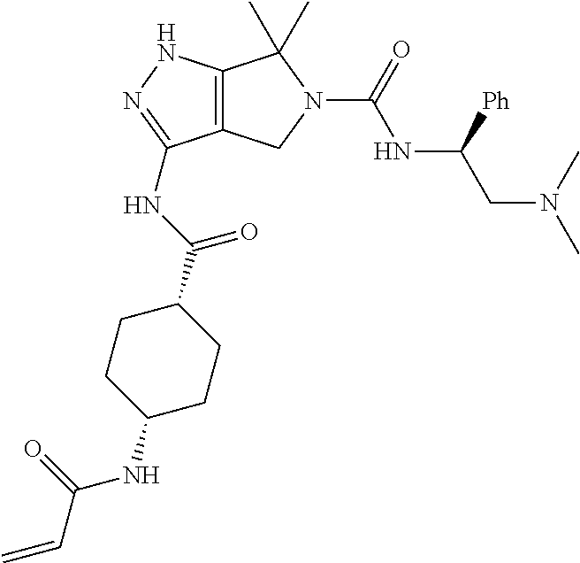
C12=C(NN=C1NC(C1CCC(NC(C=C)=O)CC1)=O)C(C)(C)N(C(=O)NC(CN(C)C)[Ph])C2
